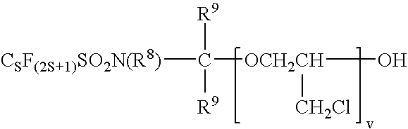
C([OCH2CH](O)[CH2Cl])([CSF(2S+1)SO2N(R8)])([R9])[R9]
